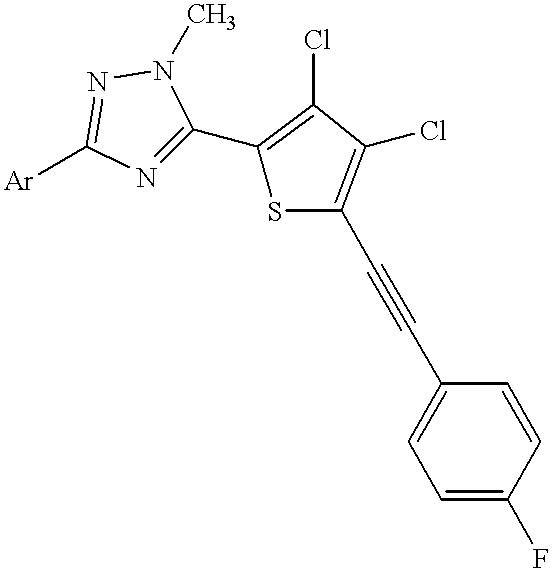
N1=C(C2=C(Cl)C(Cl)=C(C#CC3=CC=C(F)C=C3)S2)N(C)N=C1[Ar]
